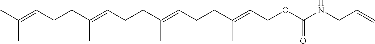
CC(=CCCC(=CCCC(=CCCC(=CCOC(NCC=C)=O)C)C)C)C
